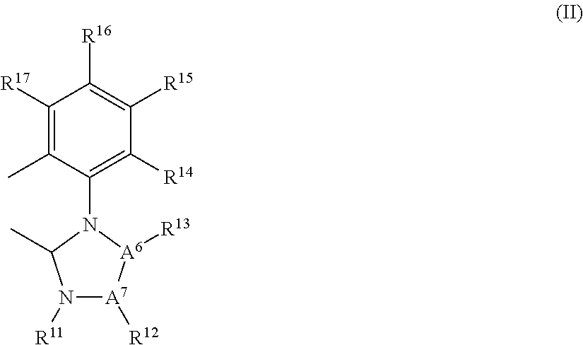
C1([R17])=C(C)C(N2C(C)N([R11])[A7]([R12])[A6]2[R13])=C([R14])C([R15])=C1[R16]
